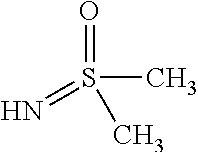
O=S(C)(=N)C
